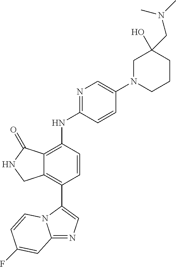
C12=NC=C(C3=C4C(=C(NC5=NC=C(N6CCCC(O)(CN(C)C)C6)C=C5)C=C3)C(=O)NC4)N1C=CC(F)=C2
